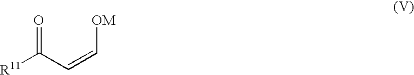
[R11]C(=O)C=C[OM]
